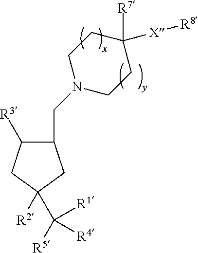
C1(CN2CCC([R7])([X][R8])CC2)C([R3])CC([R2])(C([R5])([R1])[R4])C1
